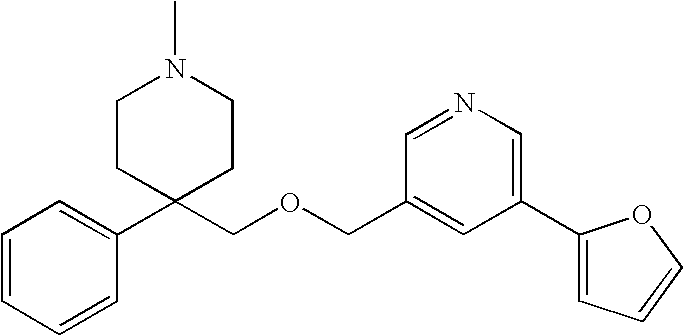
C1=CC=CC(C2(COCC3=CC(C4=CC=CO4)=CN=C3)CCN(C)CC2)=C1
